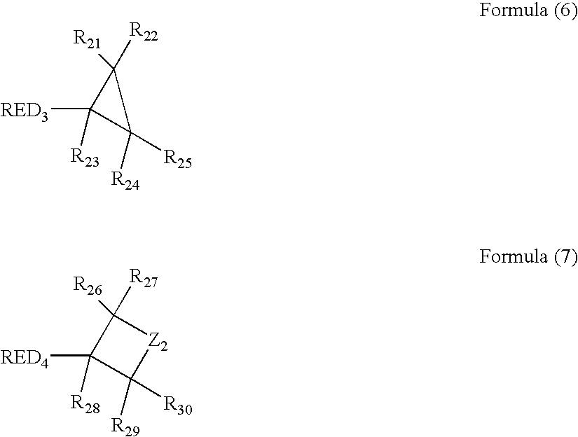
C1([R27])([R26])C([RED4])([R28])C([R29])([R30])[Z2]1.C1([R22])([R21])C([RED3])([R23])C1([R24])[R25]
